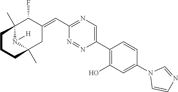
C12(C)N([H])C(C)(CC(=CC3=NC=C(C4=C(O)C=C(N5C=CN=C5)C=C4)N=N3)C1F)CCC2
